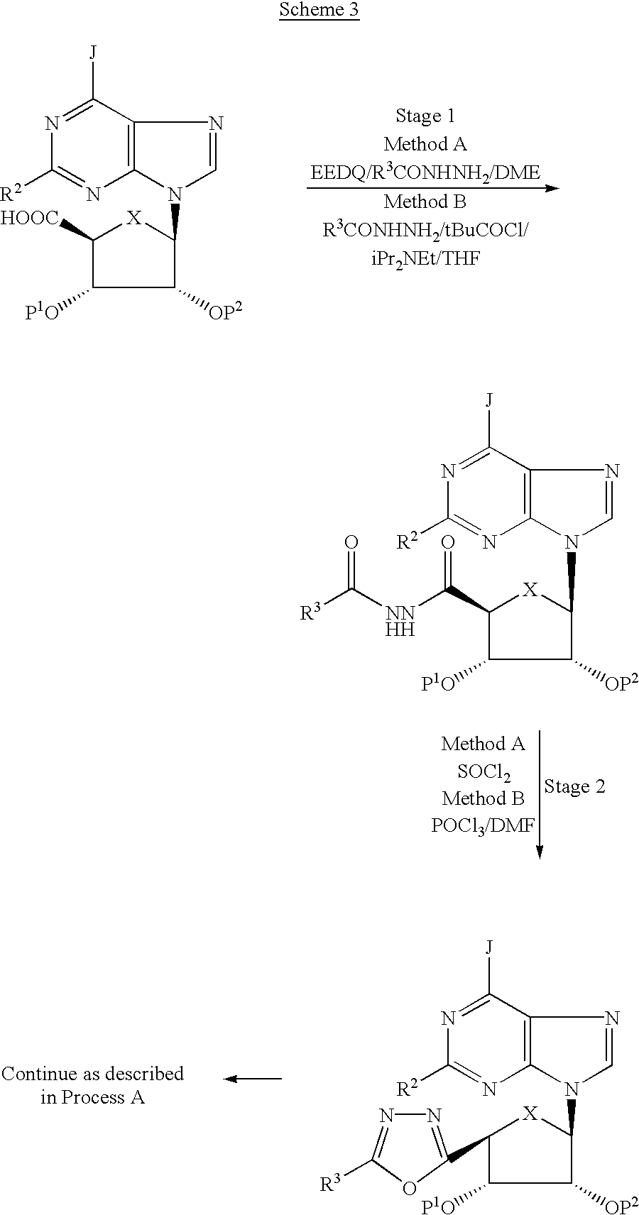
N1=C([J])C2=C(N=C1[R2])N(C1[X]C(C(=O)[NNHH]C(=O)[R3])C([P1O])C1[OP2])C=N2.N1=C([J])C2=C(N=C1[R2])N(C1[X]C(C3=NN=C([R3])O3)C([P1O])C1[OP2])C=N2.N1=C([J])C2=C(N=C1[R2])N(C1[X]C([HOOC])C([P1O])C1[OP2])C=N2
